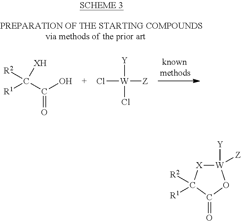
[R2]C([XH])([R1])C(O)=O.Cl[W]([Y])(Cl)[Z].[W]1([Y])([Z])[X]C([R2])([R1])C(=O)O1
